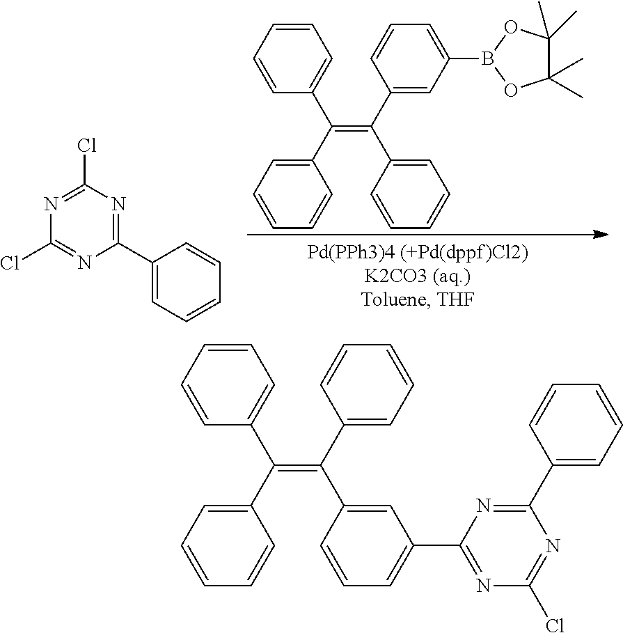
C1=C(C(C2=CC=CC=C2)=C(C2=CC(B3OC(C)(C)C(C)(C)O3)=CC=C2)C2=CC=CC=C2)C=CC=C1.N1=C(Cl)N=C(C2=CC=CC=C2)N=C1Cl.C1=C(C(C2=CC=CC=C2)=C(C2=CC=CC=C2)C2=CC(C3=NC(Cl)=NC(C4=CC=CC=C4)=N3)=CC=C2)C=CC=C1
